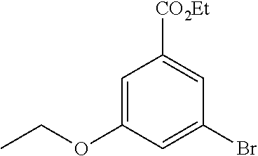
C1=C(OCC)C=C(Br)C=C1[CO2Et]
